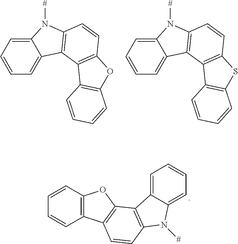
C1=CC=C2C(=C1)N([#])C1=C2C2=C(C=C1)OC1=C2C=CC=C1.C1=CC=C2C(=C1)N([#])C1=C2C2=C(C=C1)SC1=C2C=CC=C1.C1=CC2=C(C=C1)C1=C(O2)C2=C(C=C1)N([#])C1=CC=CC=C21
